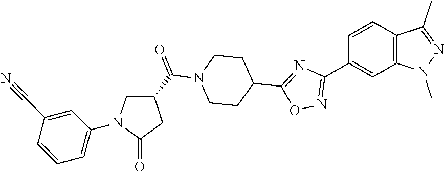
C1=CC(C2=NOC(C3CCN(C(C4CN(C5=CC=CC(C#N)=C5)C(=O)C4)=O)CC3)=N2)=CC2=C1C(C)=NN2C
